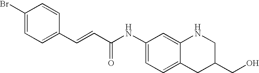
C(=CC(=O)NC1=CC=C2C(=C1)NCC(CO)C2)C1=CC=C(Br)C=C1
